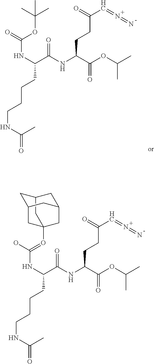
C(CCC(NC(C(NC(=OC12CC3CC(C1)CC(C2)C3)O)CCCCNC(C)=O)=O)C(=O)OC(C)C)(=O)C=N=N.C(CCC(NC(C(NC(OC(C)(C)C)=O)CCCCNC(C)=O)=O)C(=O)OC(C)C)(=O)C=N=N
